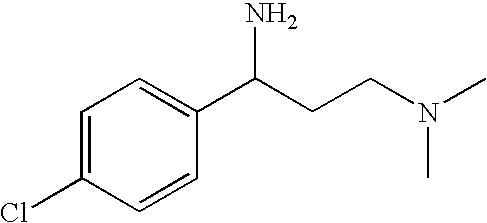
C1=C(Cl)C=CC(C(CCN(C)C)N)=C1
